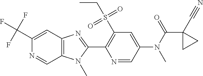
C1(C(F)(F)F)=CC2=C(C=N1)N(C)C(C1=C(S(CC)(=O)=O)C=C(N(C)C(C3(C#N)CC3)=O)C=N1)=N2
